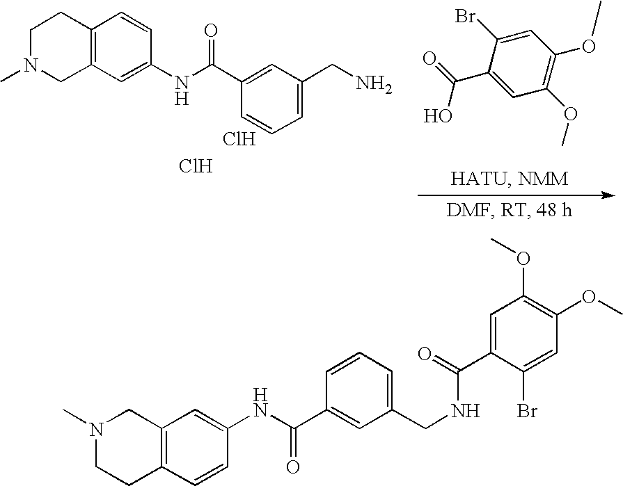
C1(Br)=CC(OC)=C(OC)C=C1C(=O)O.C1N(C)CC2=C(C1)C=CC(NC(C1=CC(CN)=CC=C1)=O)=C2.Cl.Cl.N1(C)CCC2=C(C1)C=C(NC(C1=CC(CNC(=O)C3=CC(OC)=C(OC)C=C3Br)=CC=C1)=O)C=C2
